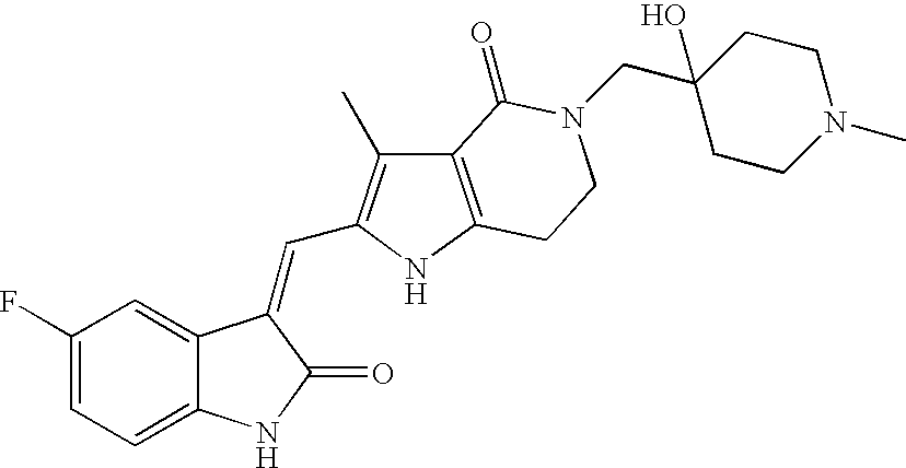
C1=C(F)C=C2C(=C1)NC(=O)C2=CC1=C(C)C2=C(N1)CCN(CC1(O)CCN(C)CC1)C2=O
